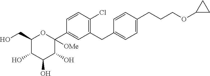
C1=CC(Cl)=C(CC2=CC=C(CCCOC3CC3)C=C2)C=C1C1([OMe])OC(CO)C(O)C(O)C1O
